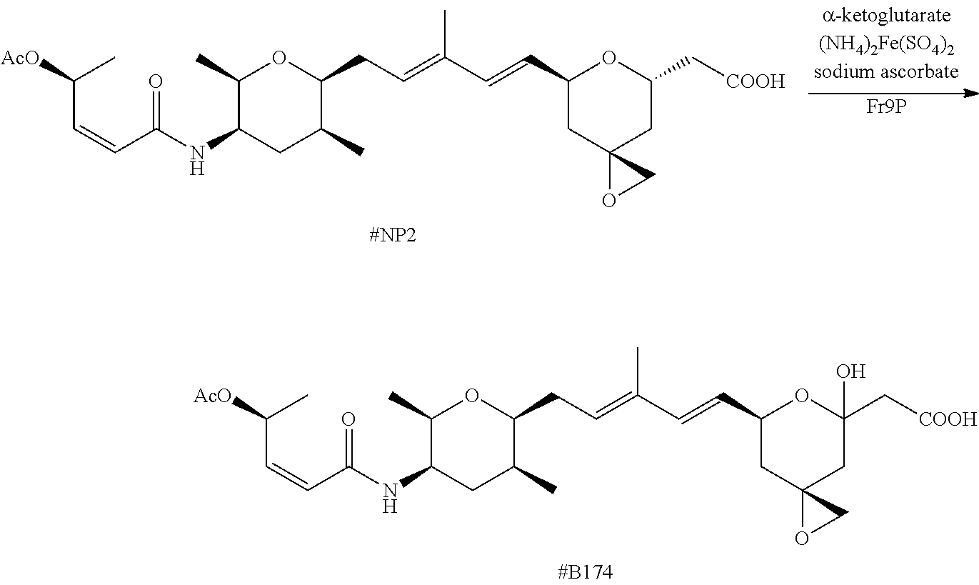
C(C([AcO])C)=CC(NC1CC(C)C(CC=C(C=CC2CC3(CC(C[COOH])O2)OC3)C)OC1C)=O.[Fr9P].C(C([AcO])C)=CC(NC1CC(C)C(CC=C(C=CC2CC3(CC(C[COOH])(O)O2)OC3)C)OC1C)=O
